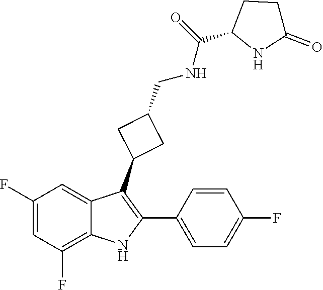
C1(CNC(=O)C2NC(=O)CC2)CC(C2=C(C3=CC=C(F)C=C3)NC3=C(F)C=C(F)C=C23)C1
